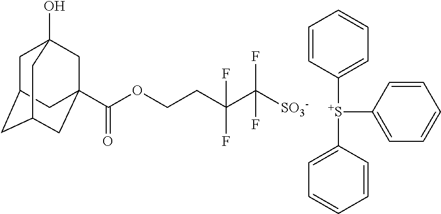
C1C2CC3CC(C(OCCC(C([SO3-])(F)F)(F)F)=O)(CC1(O)C3)C2.C1([S+](C2=CC=CC=C2)C2=CC=CC=C2)=CC=CC=C1
